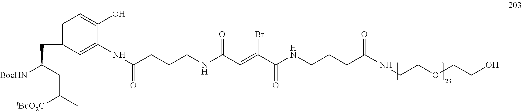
C1=C(CC([BocHN])CC(C)[tBuO2C])C=C(NC(CCCNC(C=C(C(NCCCC(NCCOCCO)=O)=O)Br)=O)=O)C(O)=C1
